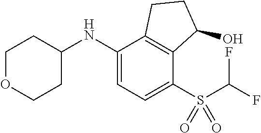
C1(NC2=CC=C(S(C(F)F)(=O)=O)C3=C2CCC3O)CCOCC1
